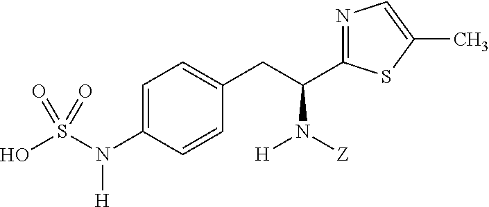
C1=C(N(S(O)(=O)=O)[H])C=CC(CC(C2=NC=C(C)S2)N([Z])[H])=C1
